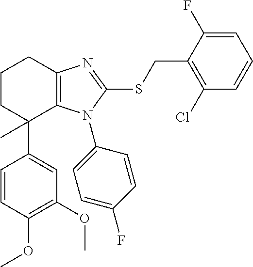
C1(OC)=C(OC)C=C(C2(C)C3=C(CCC2)N=C(SCC2=C(Cl)C=CC=C2F)N3C2=CC=C(F)C=C2)C=C1
